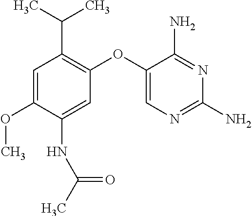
C1=C(OC)C(NC(=O)C)=CC(OC2=CN=C(N)N=C2N)=C1C(C)C
